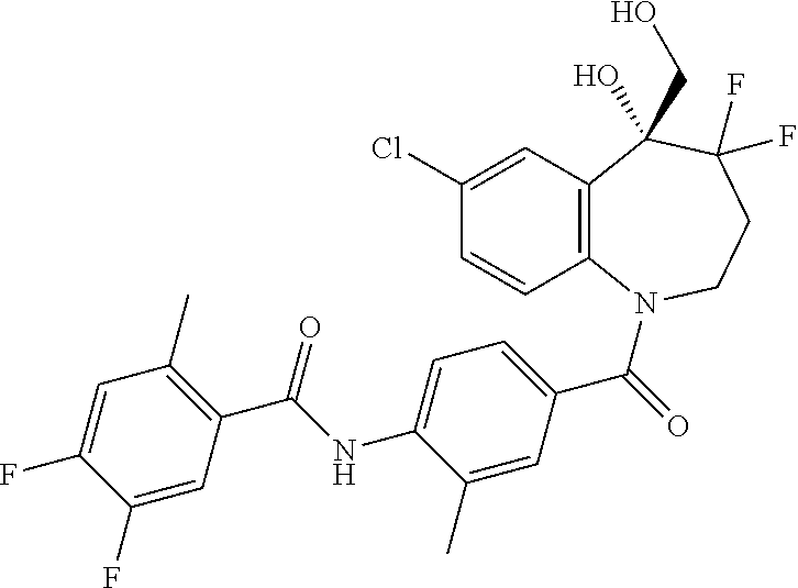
C1(Cl)=CC2=C(C=C1)N(C(=O)C1=CC=C(NC(C3=C(C)C=C(F)C(F)=C3)=O)C(C)=C1)CCC(F)(F)C2(O)CO
